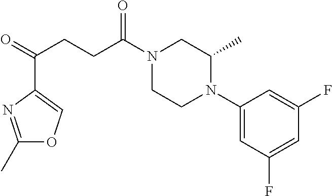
C1(N2CCN(C(CCC(=O)C3=COC(C)=N3)=O)CC2C)=CC(F)=CC(F)=C1
